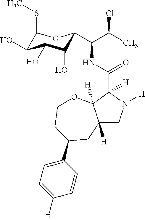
C12([H])CN([H])C(C(NC(C(C)Cl)C3C(O)C(O)C(O)C(SC)O3)=O)([H])C1([H])OCCC(C1=CC=C(F)C=C1)C2
